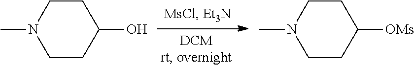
C1CN(C)CCC1O.C1CN(C)CCC1[OMs]
